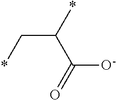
C(C(*)C(=O)[O-])*
